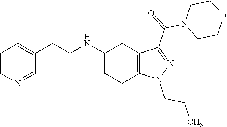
C1(NCCC2=CC=CN=C2)CCC2=C(C1)C(C(N1CCOCC1)=O)=NN2CCC
